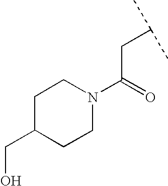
N1(C(=O)CC(C)C)CCC(CO)CC1
